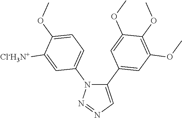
C1(C2=CC(OC)=C(OC)C(OC)=C2)=CN=NN1C1=CC=C(OC)C([Cl-H3N+])=C1
